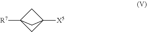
C1C2([R7])CC1([X5])C2
